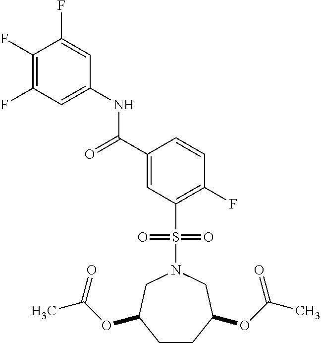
C1(F)=C(F)C=C(NC(C2=CC(S(N3CC(OC(C)=O)CCC(OC(C)=O)C3)(=O)=O)=C(F)C=C2)=O)C=C1F
